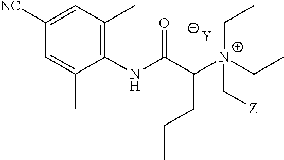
[Y].C1=C(C)C(NC(C([N+](C[Z])(CC)CC)CCC)=O)=C(C)C=C1[NC]
